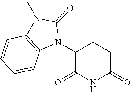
C1(N2C(=O)N(C)C3=C2C=CC=C3)C(=O)NC(=O)CC1
